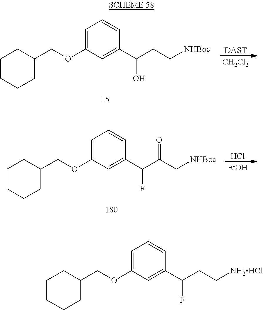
C1(COC2=CC=CC(C(CC[NHBoc])O)=C2)CCCCC1.[CH2Cl2].[DAST].C1(COC2=CC=CC(C(C(C[NHBoc])=O)F)=C2)CCCCC1.[EtOH].Cl.C1(COC2=CC=CC(C(CC[NH2HCl])F)=C2)CCCCC1
